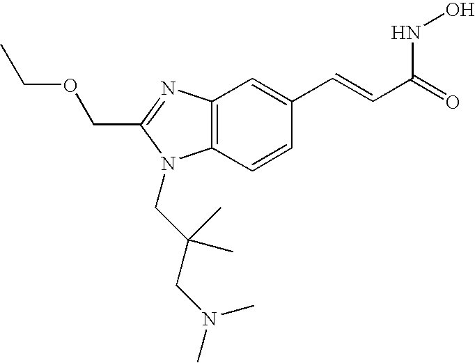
C12=C(C=CC(C=CC(=O)NO)=C1)N(CC(CN(C)C)(C)C)C(COCC)=N2
